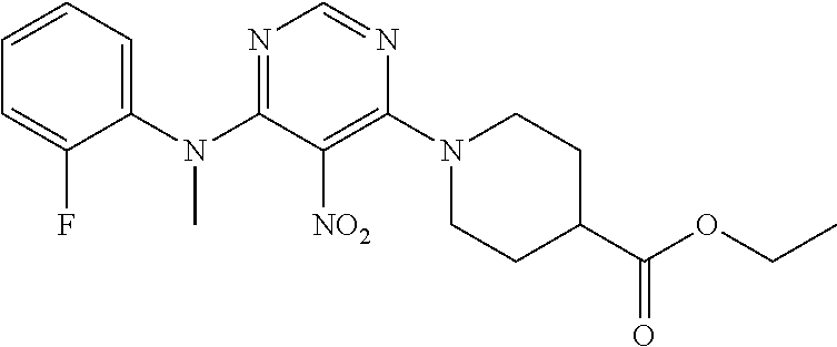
N1=C(N(C2=CC=CC=C2F)C)C([NO2])=C(N2CCC(C(OCC)=O)CC2)N=C1
